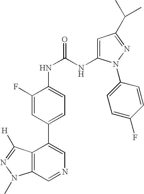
C12=C(C=NC=C1C1=CC=C(NC(NC3=CC(C(C)C)=NN3C3=CC=C(F)C=C3)=O)C(F)=C1)N(C)N=C2[H]
